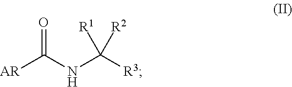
O=C(NC([R3])([R1])[R2])[AR]
